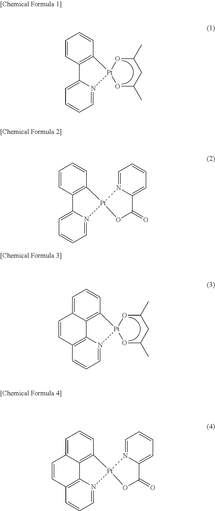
C1=CC2=C(C=C1)[Pt]1(N3=CC=CC=C23)OC(C)CC(C)O1.C1=CC2=C(C=C1)[Pt]1(N3=CC=CC=C23)N2=CC=CC=C2C(=O)O1.C1=C2C3=C(C=C1)[Pt]1(N4=CC=CC(=C34)C=C2)OC(C)CC(C)O1.C1=C2C3=C(C=C1)[Pt]1(N4=CC=CC(=C34)C=C2)N2=CC=CC=C2C(=O)O1
